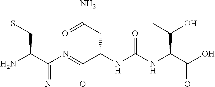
C(NC(NC(C(O)=O)C(O)C)=O)(C1=NC(C(N)CSC)=NO1)CC(N)=O
